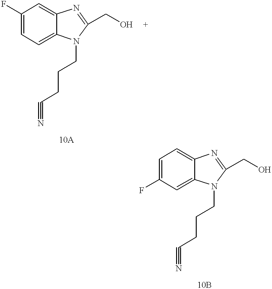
C1(F)=CC=C2C(=C1)N=C(CO)N2CCCC#N.C1=C(F)C=C2C(=C1)N=C(CO)N2CCCC#N
